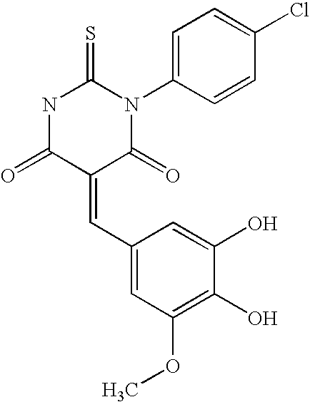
O=C1C(=CC2=CC(OC)=C(O)C(O)=C2)C(=O)N(C2=CC=C(Cl)C=C2)C(=S)N1
